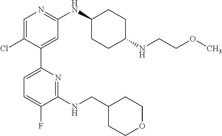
C1=C(Cl)C(C2=CC=C(F)C(NCC3CCOCC3)=N2)=CC(NC2CCC(NCCOC)CC2)=N1
